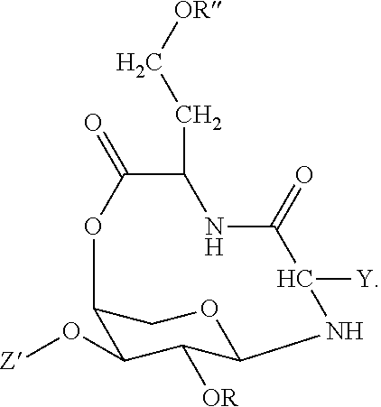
C12C(O[Z])C([OR])C(OC1)NC([Y])C(=O)NC(CC[OR])C(=O)O2
